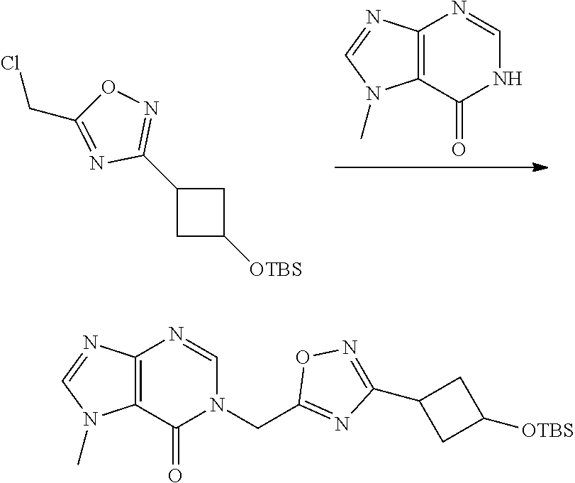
N1C=NC2=C(C1=O)N(C)C=N2.C1C([OTBS])CC1C1=NOC(CCl)=N1.C1(CN2C=NC3=C(C2=O)N(C)C=N3)=NC(C2CC([OTBS])C2)=NO1
